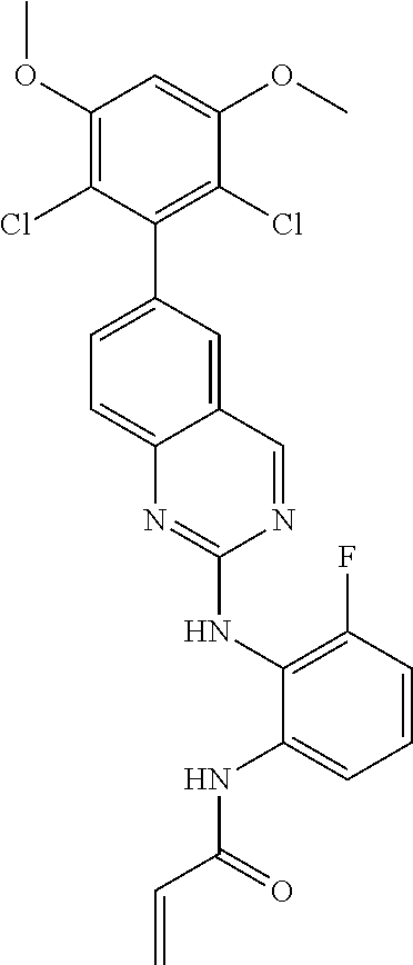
C1(OC)=C(Cl)C(C2=CC=C3C(=C2)C=NC(NC2=C(F)C=CC=C2NC(C=C)=O)=N3)=C(Cl)C(OC)=C1
